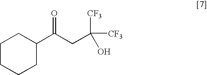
C1CCCC(C(CC([CF3])([CF3])O)=O)C1
